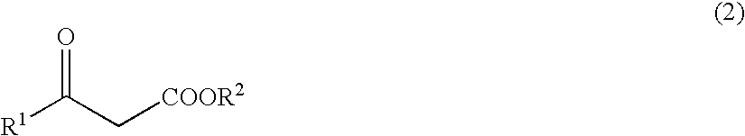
[R1]C(C[COOR2])=O
